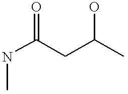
N(C(CC(C)O)=O)C
